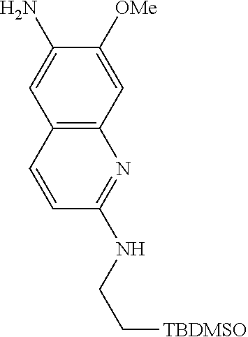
C12=C(C=C([OMe])C(N)=C1)N=C(NCC[TBDMSO])C=C2
